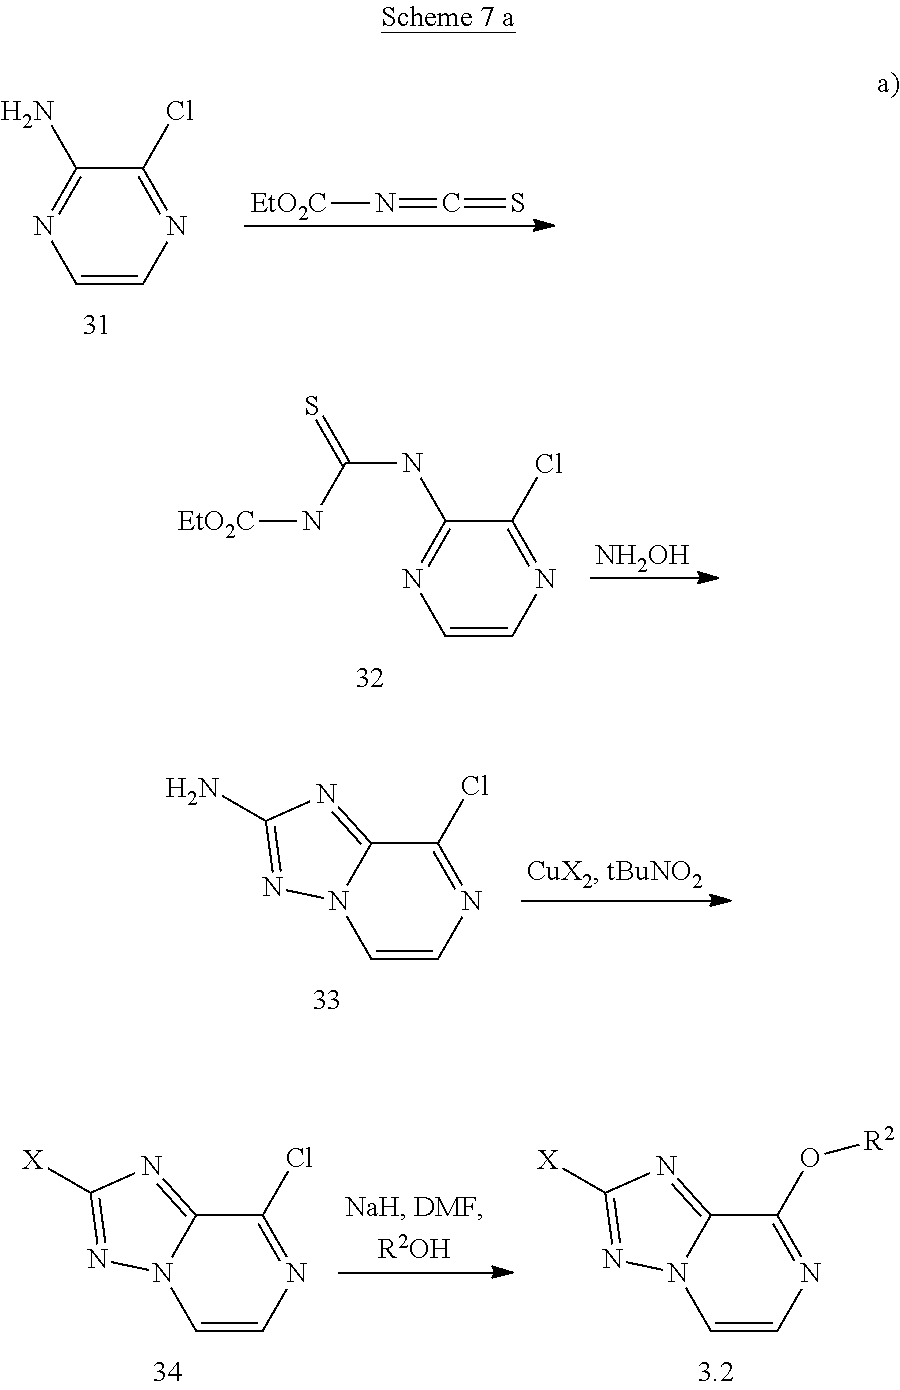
C1=CN=C(Cl)C(N)=N1.[EtO2C]N=C=S.[NH2OH].C1=CN=C(Cl)C(NC(=S)N[EtO2C])=N1.C1=CN=C(Cl)C2=NC([X])=NN12.C1=CN=C(O[R2])C2=NC([X])=NN12.C1=CN=C(Cl)C2=NC(N)=NN12
